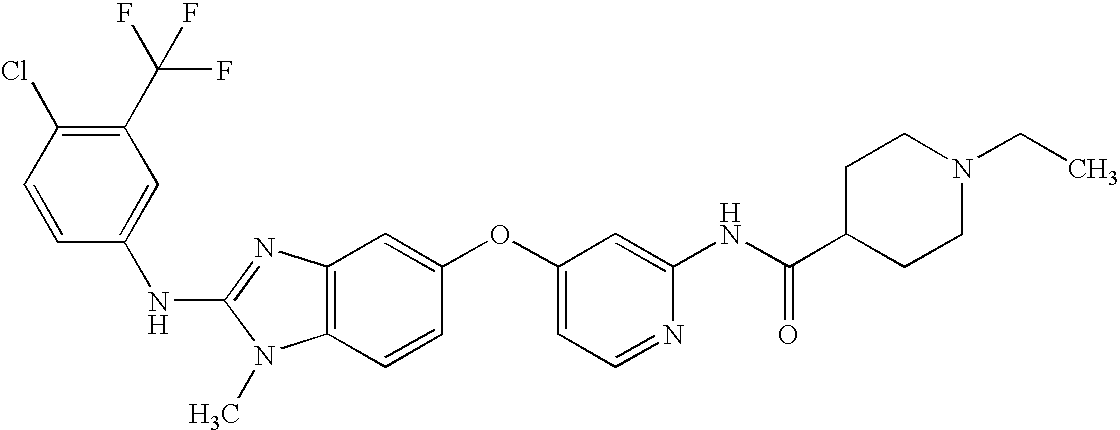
C1(C(F)(F)F)=C(Cl)C=CC(NC2=NC3=C(N2C)C=CC(OC2=CC=NC(NC(C4CCN(CC)CC4)=O)=C2)=C3)=C1
